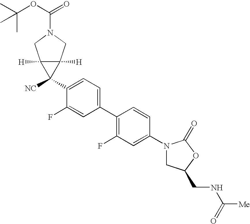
C1(N2CC(CNC([Me])=O)OC2=O)=CC(F)=C(C2=CC=C(C3([NC])C4([H])C3([H])CN(C(OC(C)(C)C)=O)C4)C(F)=C2)C=C1
